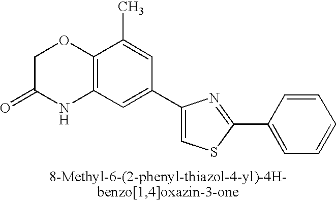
C1C(=O)NC2=C(O1)C(C)=CC(C1=CSC(C3=CC=CC=C3)=N1)=C2
